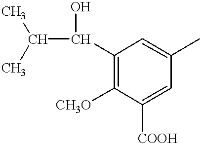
C(C(O)C1=C([CH3O])C([COOH])=CC(C)=C1)(C)C
